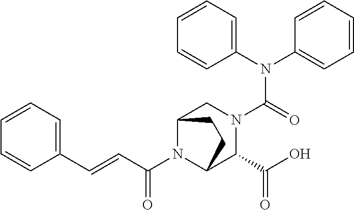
C1(C=CC(=O)N2C3C(C(=O)O)N(C(N(C4=CC=CC=C4)C4=CC=CC=C4)=O)CC2CC3)=CC=CC=C1
